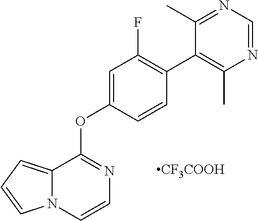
[CF3COOH].C12=CC=CN1C=CN=C2OC1=CC(F)=C(C2=C(C)N=CN=C2C)C=C1
